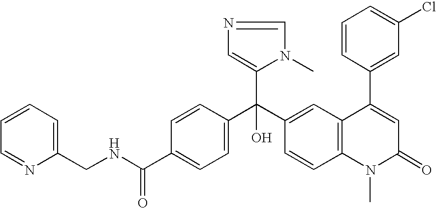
C1=C(C(NCC2=CC=CC=N2)=O)C=CC(C(C2=CC3=C(C=C2)N(C)C(=O)C=C3C2=CC(Cl)=CC=C2)(C2=CN=CN2C)O)=C1
